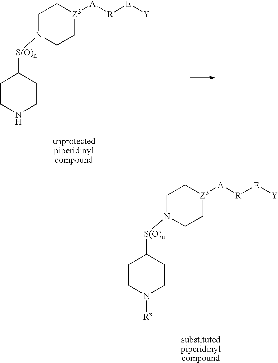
C1C[Z3]([A][R][E][Y])CCN1[S(O)n]C1CCNCC1.C1C[Z3]([A][R][E][Y])CCN1[S(O)n]C1CCN([Rx])CC1
